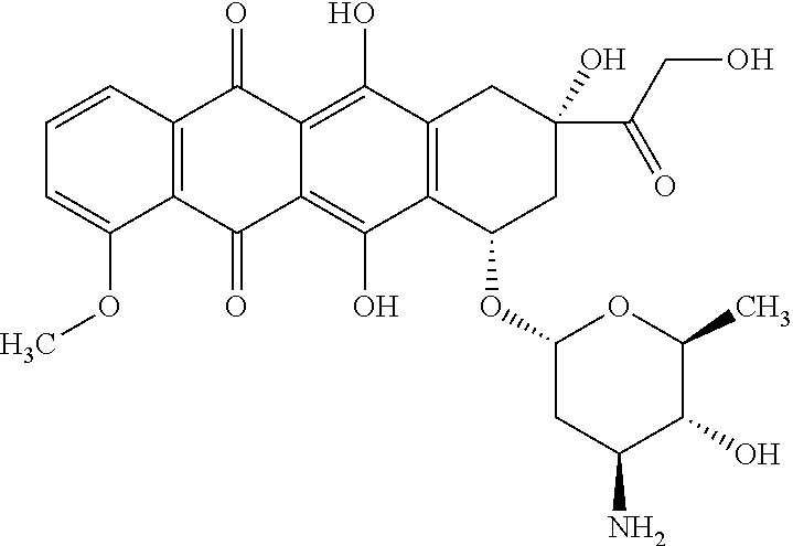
C1=CC=C(OC)C2=C1C(=O)C1=C(O)C3=C(C(O)=C1C2=O)C(OC1CC(N)C(O)C(C)O1)CC(C(CO)=O)(O)C3
